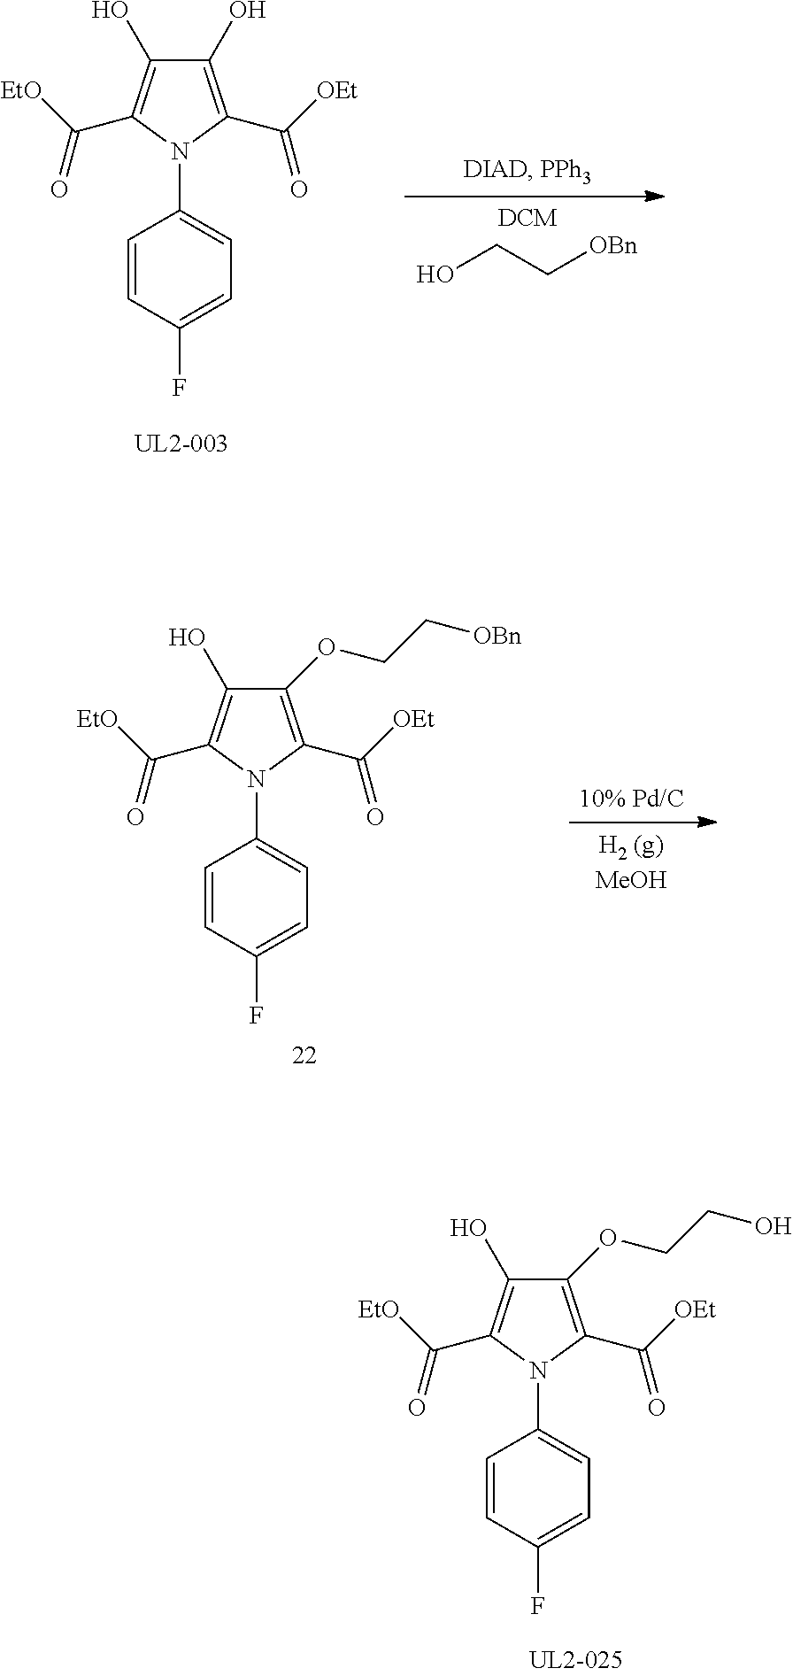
C1(OCCO)=C(C([OEt])=O)N(C2=CC=C(F)C=C2)C(C([EtO])=O)=C1O.C1(O)=C(C([OEt])=O)N(C2=CC=C(F)C=C2)C(C([EtO])=O)=C1O.OCC[OBn].C1(OCC[OBn])=C(C([OEt])=O)N(C2=CC=C(F)C=C2)C(C([EtO])=O)=C1O
